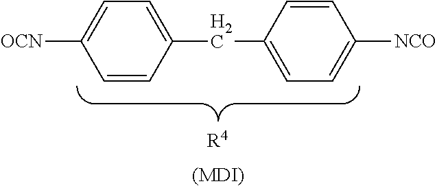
C1=C([OCN])C=CC(CC2=CC=C([NCO])C=C2)=C1.[R4].[(MDI)]
